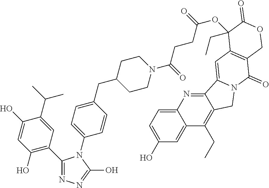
C1(C2=C(O)C=C(O)C(C(C)C)=C2)=NN=C(O)N1C1=CC=C(CC2CCN(C(CCC(OC3(CC)C4=C(C(=O)N5CC6=C(CC)C7=CC(O)=CC=C7N=C6C5=C4)COC3=O)=O)=O)CC2)C=C1
